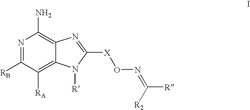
N1=C([RB])C([RA])=C2C(=C1N)N=C([X]ON=C([R])[R2])N2[R]
